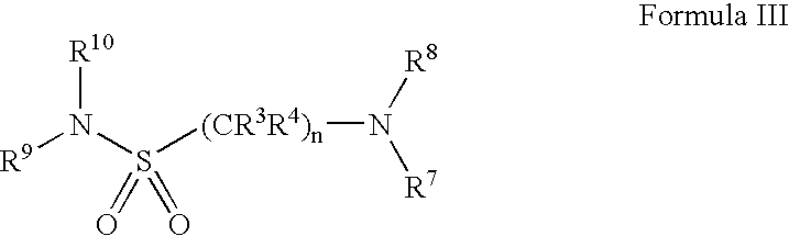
[R9]N(S([(CR3R4)n]N([R8])[R7])(=O)=O)[R10]
